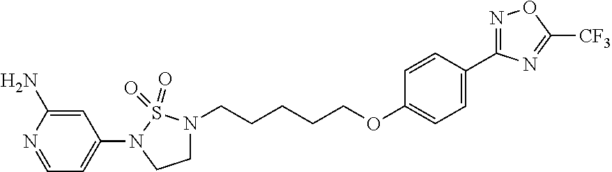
C1(N2CCN(CCCCCOC3=CC=C(C4=NOC([CF3])=N4)C=C3)S2(=O)=O)=CC=NC(N)=C1
